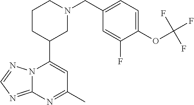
N12C(=NC=N1)N=C(C)C=C2C1CN(CC2=CC=C(OC(F)(F)F)C(F)=C2)CCC1
